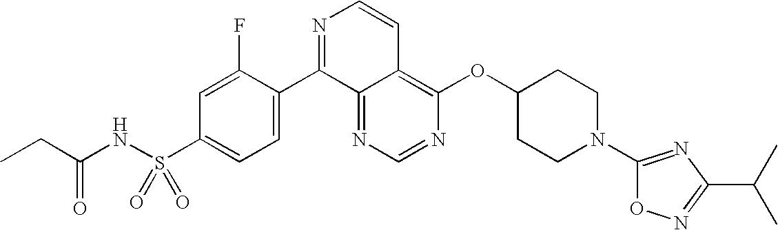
N1=CN=C2C(=C1OC1CCN(C3=NC(C(C)C)=NO3)CC1)C=CN=C2C1=CC=C(S(NC(CC)=O)(=O)=O)C=C1F
